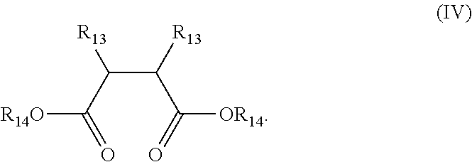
C(=O)(C(C(C(=O)[OR14])[R13])[R13])[R14O]
